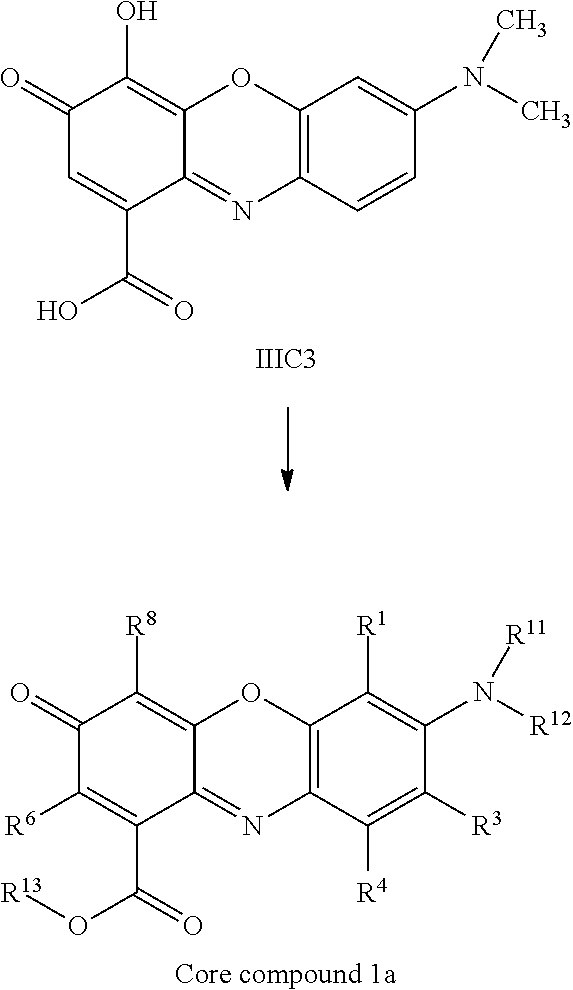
C12=C(C=CC(N(C)C)=C1)N=C1C(=C(O)C(=O)C=C1C(=O)O)O2.[IIIC3].C12=C(C([R4])=C([R3])C(N([R12])[R11])=C1[R1])N=C1C(=C([R8])C(=O)C([R6])=C1C(=O)O[R13])O2.[Core compound 1a]
